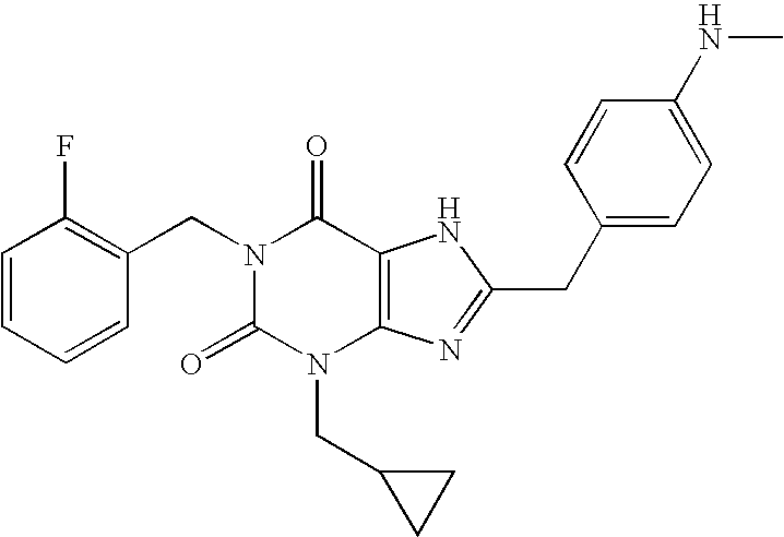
C1=CC=CC(CN2C(=O)N(CC3CC3)C3=C(C2=O)NC(CC2=CC=C(NC)C=C2)=N3)=C1F
